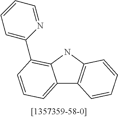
C12=CC=CC(C3=CC=CC=N3)=C1NC1=C2C=CC=C1
